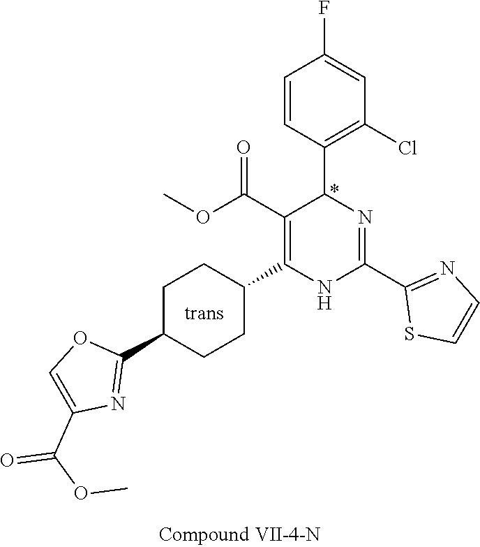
C1=C(F)C=CC(C2N=C(C3=NC=CS3)NC(C3CCC(C4=NC(C(OC)=O)=CO4)CC3)=C2C(OC)=O)=C1Cl
